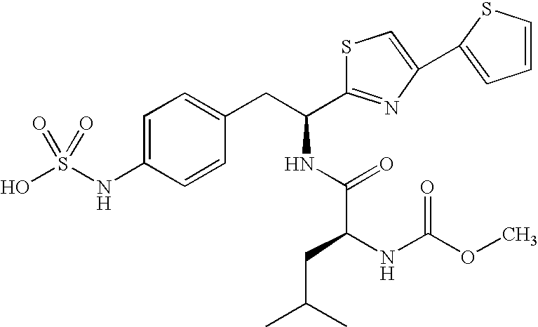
C1=C(NS(O)(=O)=O)C=CC(CC(NC(C(NC(OC)=O)CC(C)C)=O)C2=NC(C3=CC=CS3)=CS2)=C1
